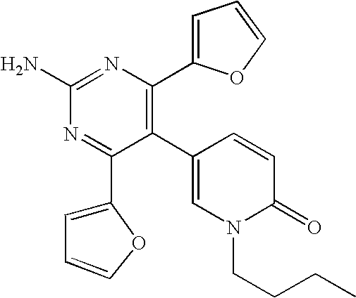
C1(N)=NC(C2=CC=CO2)=C(C2=CN(CCCC)C(=O)C=C2)C(C2=CC=CO2)=N1
